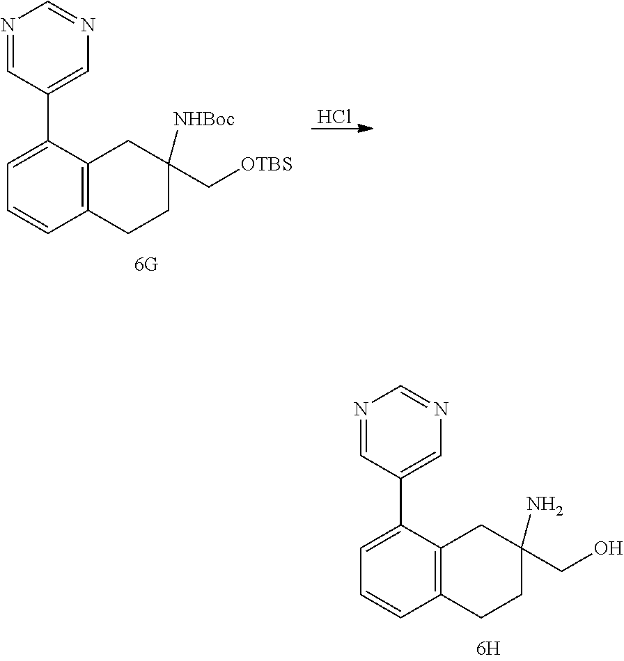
C12=C(C(C3=CN=CN=C3)=CC=C1)CC(CO)(N)CC2.C12=C(C(C3=CN=CN=C3)=CC=C1)CC(C[OTBS])([NHBoc])CC2.Cl
